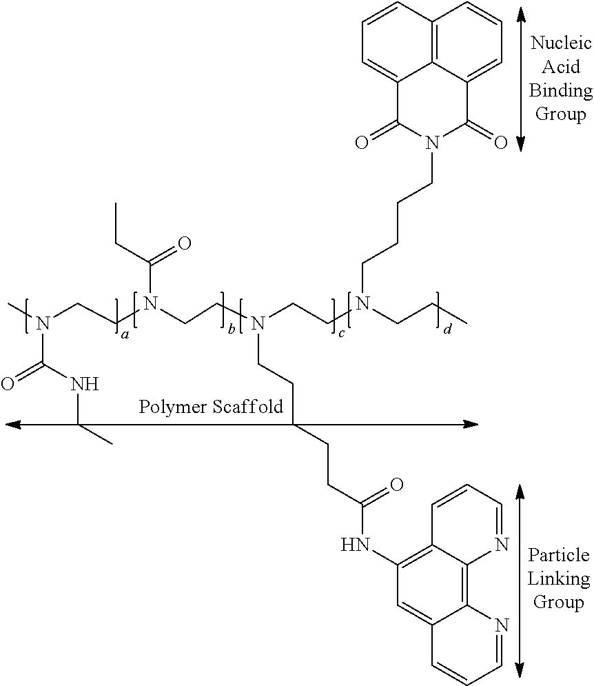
C(N(C)CCN(CCN(CCN(CCC)CCCCN1C(=O)C2=CC=CC3=C2C(=CC=C3)C1=O)CCCCCC(NC1=C2C(=C3C(=C1)C=CC=N3)N=CC=C2)=O)C(CC)=O)(NCC)=O
